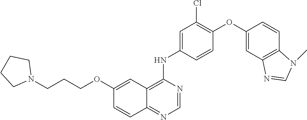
C1=NC(NC2=CC(Cl)=C(OC3=CC4=C(C=C3)N(C)C=N4)C=C2)=C2C(=N1)C=CC(OCCCN1CCCC1)=C2
